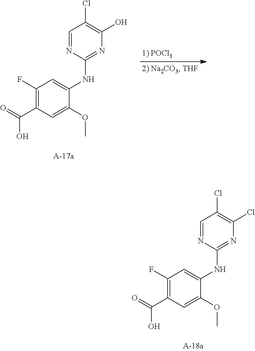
C1=NC(NC2=CC(F)=C(C(O)=O)C=C2OC)=NC(Cl)=C1Cl.C1=NC(NC2=CC(F)=C(C(O)=O)C=C2OC)=NC(O)=C1Cl
